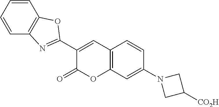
C12=C(C=C(N3CC([CO2H])C3)C=C1)OC(=O)C(C1=NC3=C(O1)C=CC=C3)=C2
